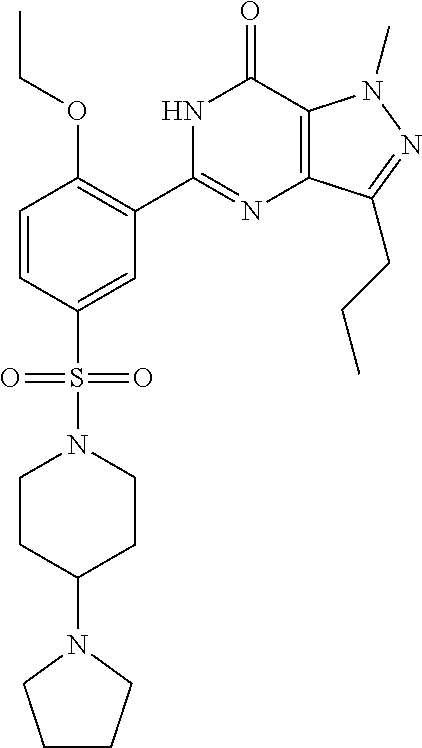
S(C1=CC(C2=NC3=C(C(=O)N2)N(C)N=C3CCC)=C(OCC)C=C1)(N1CCC(N2CCCC2)CC1)(=O)=O
